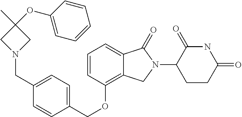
O(C1=C2C(=CC=C1)C(=O)N(C1CCC(=O)NC1=O)C2)CC1=CC=C(CN2CC(C)(OC3=CC=CC=C3)C2)C=C1
